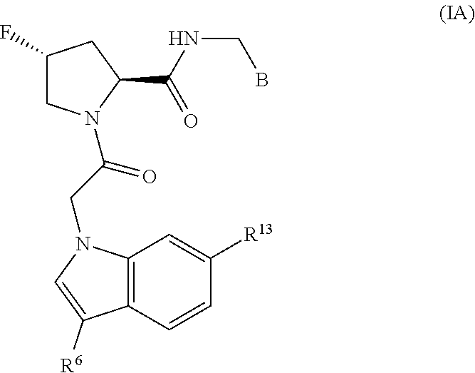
C1(F)CN(C(CN2C3=C(C=CC([R13])=C3)C([R6])=C2)=O)C(C(=O)NCB)C1
